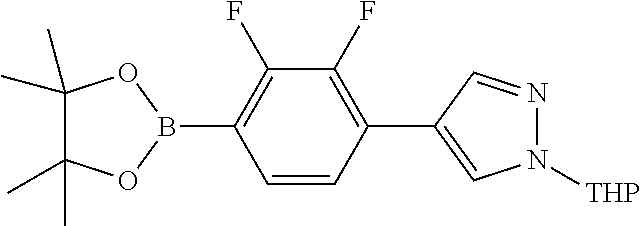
C1=CC(C2=CN([THP])N=C2)=C(F)C(F)=C1B1OC(C)(C)C(C)(C)O1
